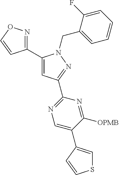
C1(C2=CC(C3=NC=C(C4=CSC=C4)C([OPMB])=N3)=NN2CC2=CC=CC=C2F)=NOC=C1
